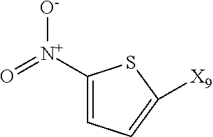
C1([N+](=O)[O-])=CC=C([X9])S1
